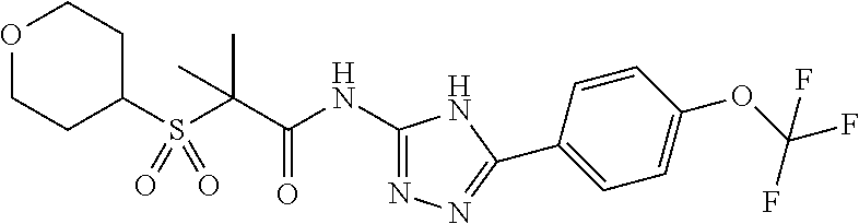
C1(S(C(C(NC2=NN=C(C3=CC=C(OC(F)(F)F)C=C3)N2)=O)(C)C)(=O)=O)CCOCC1
